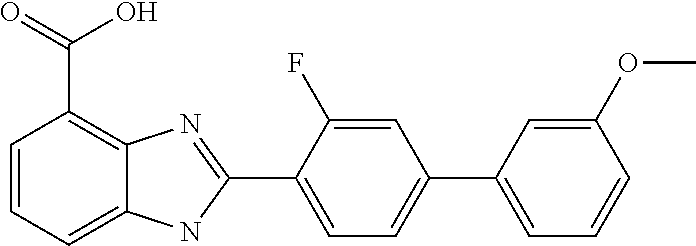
C1=CC=C2C(=C1C(=O)O)N=C(C1=CC=C(C3=CC=CC(OC)=C3)C=C1F)N2
